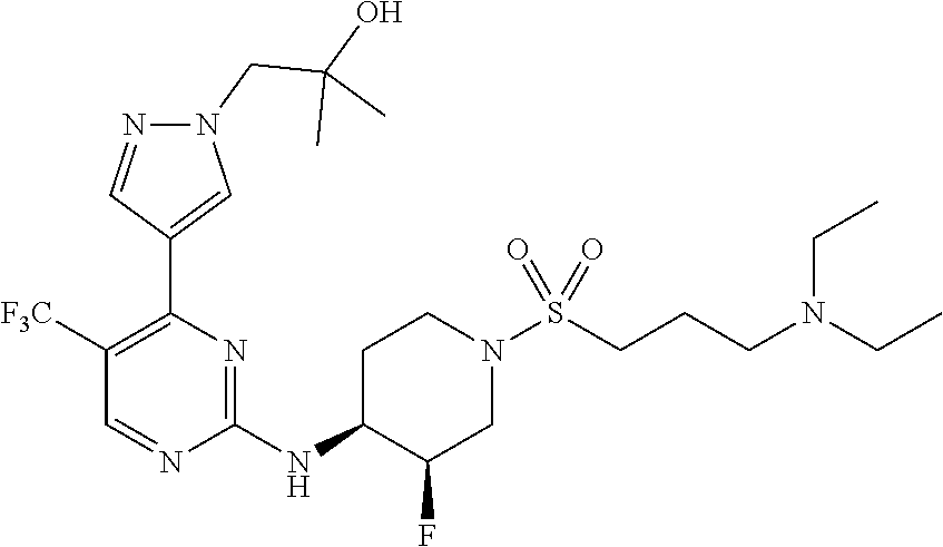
C1(NC2C(F)CN(S(CCCN(CC)CC)(=O)=O)CC2)=NC(C2=CN(CC(O)(C)C)N=C2)=C([F3C])C=N1
